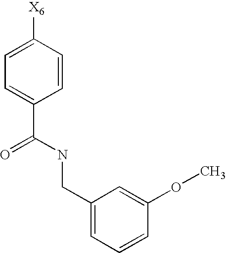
C1=C([X6])C=CC(C(NCC2=CC=CC(OC)=C2)=O)=C1
